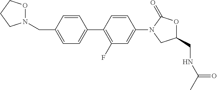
C1=C(C2=C(F)C=C(N3CC(CNC(C)=O)OC3=O)C=C2)C=CC(CN2OCCC2)=C1
